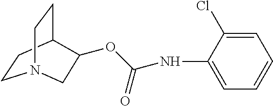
C1CC2CCN1CC2OC(NC1=CC=CC=C1Cl)=O
